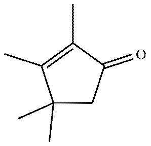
C1(C)(C)CC(=O)C(C)=C1C
